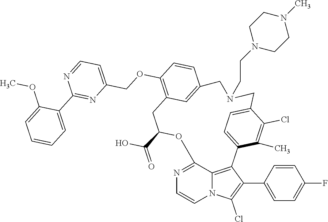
C12=NC=CN3C1=C(C(C1=CC=C(F)C=C1)=C3Cl)C1=CC=C(C(Cl)=C1C)CN(CCN1CCN(C)CC1)CC1=CC(=C(OCC3=CC=NC(C4=CC=CC=C4OC)=N3)C=C1)CC(C(O)=O)O2
